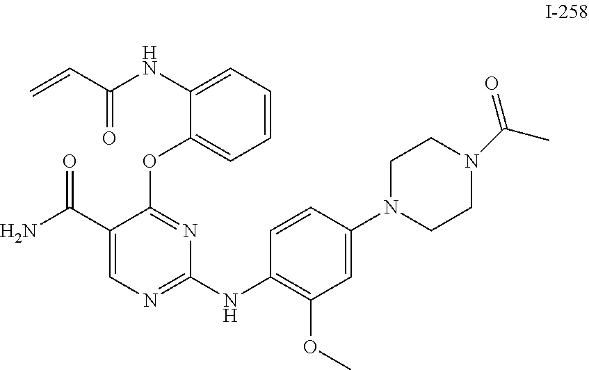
C(C=C)(NC1=CC=CC=C1OC1=NC(NC2=C(OC)C=C(N3CCN(C(C)=O)CC3)C=C2)=NC=C1C(N)=O)=O
